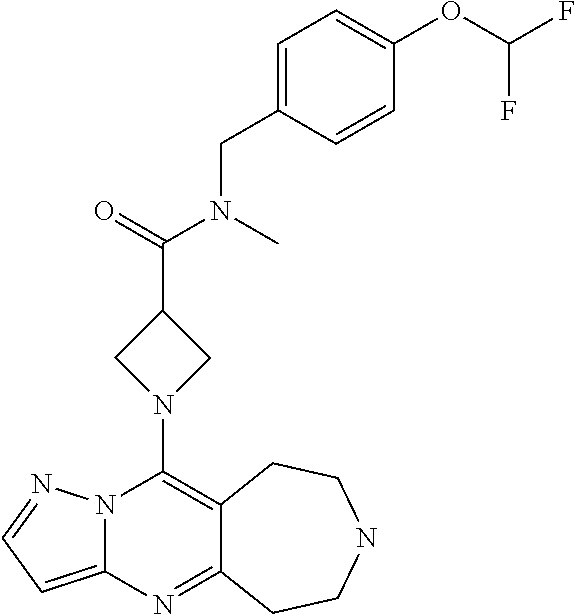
N12C(=CC=N1)N=C1C(=C2N2CC(C(=O)N(C)CC3=CC=C(OC(F)F)C=C3)C2)CCNCC1
